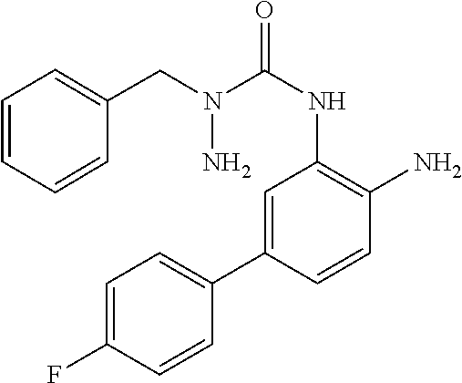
N(C(NC1=C(N)C=CC(C2=CC=C(F)C=C2)=C1)=O)(CC1=CC=CC=C1)N
